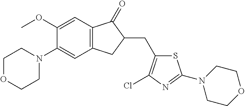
C1(OC)=CC2=C(C=C1N1CCOCC1)CC(CC1=C(Cl)N=C(N3CCOCC3)S1)C2=O
